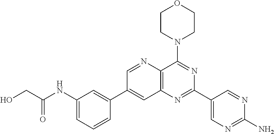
C1(NC(CO)=O)=CC=CC(C2=CC3=C(C(N4CCOCC4)=NC(C4=CN=C(N)N=C4)=N3)N=C2)=C1
